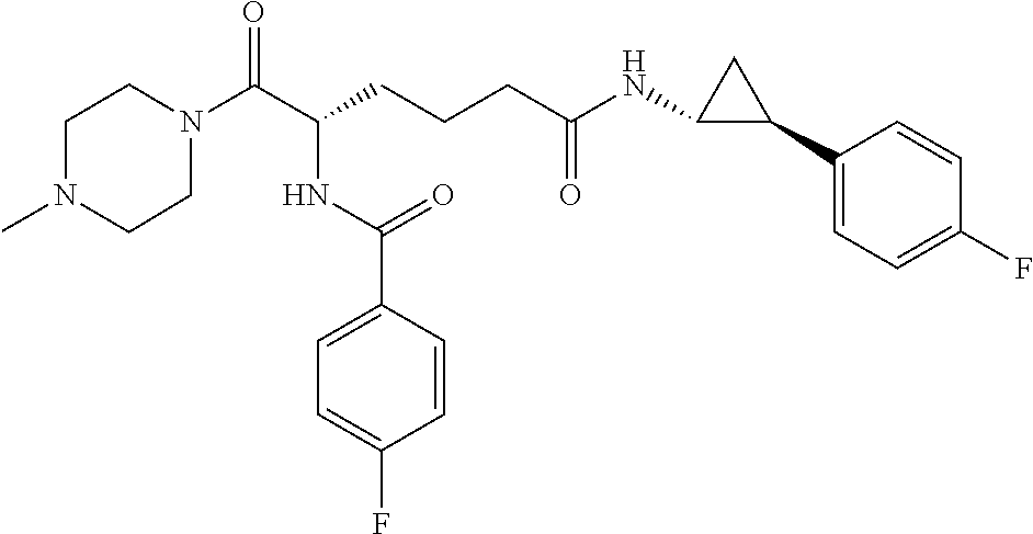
C1N(C(C(CCCC(NC2C(C3=CC=C(F)C=C3)C2)=O)NC(C2=CC=C(F)C=C2)=O)=O)CCN(C)C1
